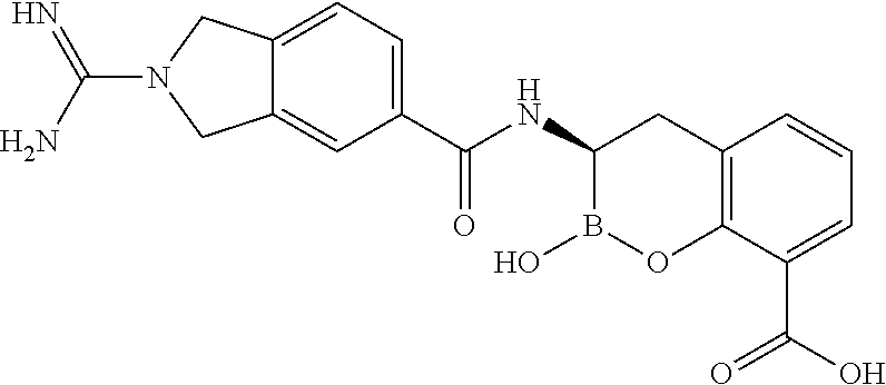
C1(NC(=O)C2=CC=C3C(=C2)CN(C(N)=N)C3)B(O)OC2=C(C1)C=CC=C2C(O)=O
